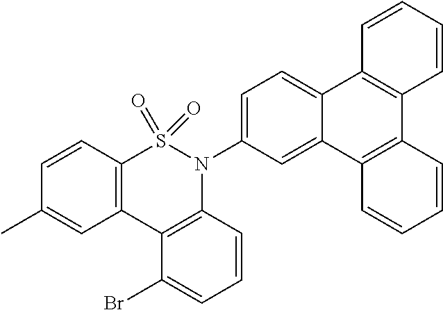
C12=C(C3=C(N(C4=CC=C5C(=C4)C4=C(C6=C5C=CC=C6)C=CC=C4)S1(=O)=O)C=CC=C3Br)C=C(C)C=C2
